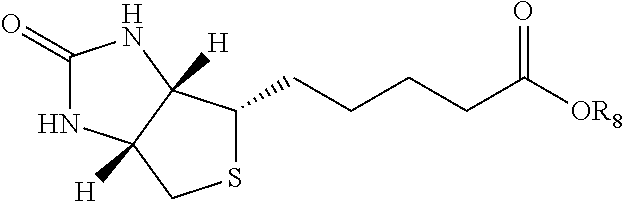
C1(=O)NC2([H])C([H])(N1)C(CCCCC([OR8])=O)SC2
